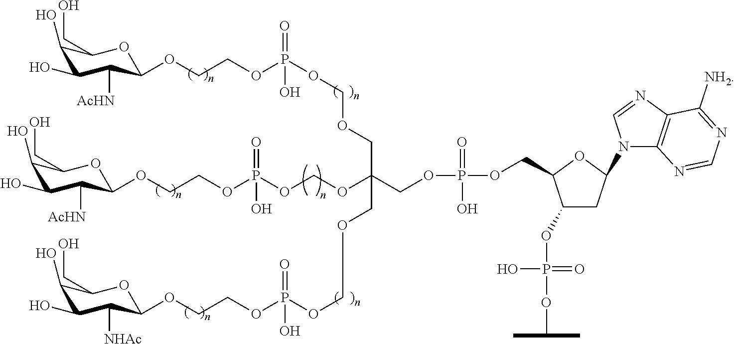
C1(O)C(O)C([AcHN])C(OCCOP(OCOCC(OCOP(OCCOC2C([AcHN])C(O)C(O)C(CO)O2)(=O)O)(COCOP(OCCOC2C([NHAc])C(O)C(O)C(CO)O2)(=O)O)COP(OCC2C(OP(O)(OC(C)C)=O)CC(N3C4=C(N=C3)C([NH2])=NC=N4)O2)(=O)O)(=O)O)OC1CO
